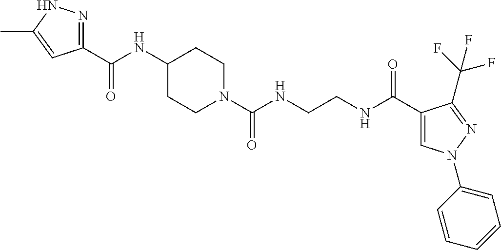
C1(NC(C2=NNC(C)=C2)=O)CCN(C(NCCNC(C2=CN(C3=CC=CC=C3)N=C2C(F)(F)F)=O)=O)CC1
